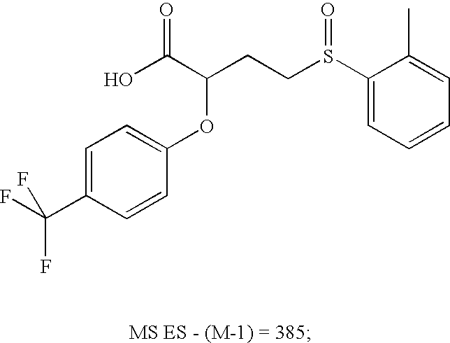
C1=C(C(F)(F)F)C=CC(OC(C(=O)O)CCS(=O)C2=CC=CC=C2C)=C1
